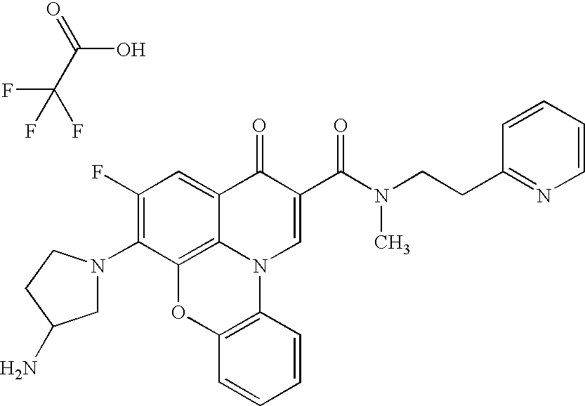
C1(F)=C(N2CC(N)CC2)C2=C3C(=C1)C(=O)C(C(N(CCC1=NC=CC=C1)C)=O)=CN3C1=C(O2)C=CC=C1.C(O)(=O)C(F)(F)F
